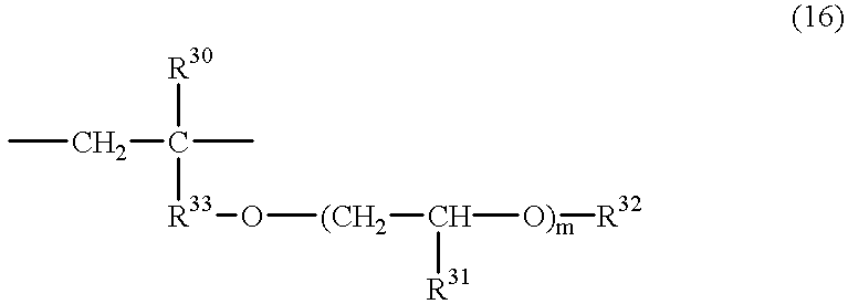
CCC(C)([R30])[R33]O[(CH2]C([O)m][R32])[R31]
